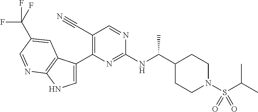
C1(C(NC2=NC(C3=CNC4=C3C=C(C(F)(F)F)C=N4)=C(C#N)C=N2)C)CCN(S(C(C)C)(=O)=O)CC1
